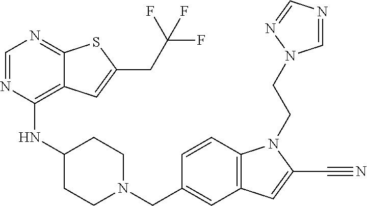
C1=NC(NC2CCN(CC3=CC4=C(C=C3)N(CCN3C=NC=N3)C(C#N)=C4)CC2)=C2C(=N1)SC(CC(F)(F)F)=C2
